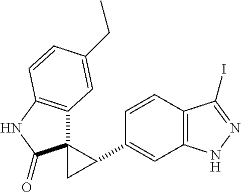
C12=C(C=CC(C3C4(C3)C3=C(NC4=O)C=CC(CC)=C3)=C1)C(I)=NN2
